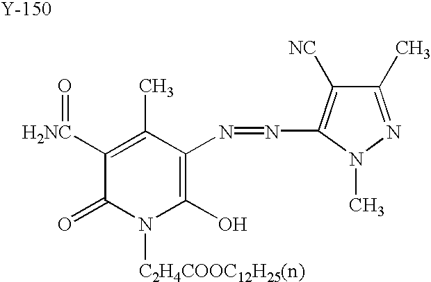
C1([H2NC]=O)=C(C)C(N=NC2=C([NC])C(C)=NN2C)=C(O)N([C2H4COOC12H25(n)])C1=O.[Y]
